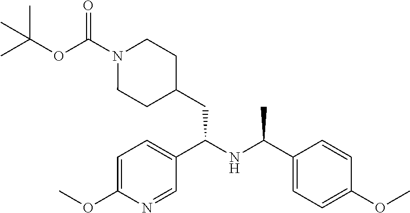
O(C(N1CCC(CC(NC(C2=CC=C(OC)C=C2)C)C2=CC=C(OC)N=C2)CC1)=O)C(C)(C)C
